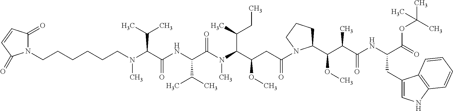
N(C(C(NC(C(N(C(C(CC(=O)N1C(C(C(C(NC(C(=O)OC(C)(C)C)CC2=CNC3=C2C=CC=C3)=O)C)OC)CCC1)OC)C(CC)C)C)=O)C(C)C)=O)C(C)C)(CCCCCCN1C(=O)C=CC1=O)C
